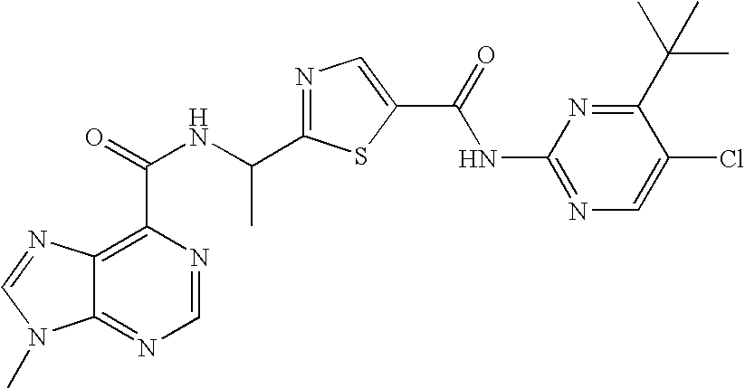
C12=NC=NC(C(=O)NC(C3=NC=C(C(=O)NC4=NC=C(Cl)C(C(C)(C)C)=N4)S3)C)=C1N=CN2C
